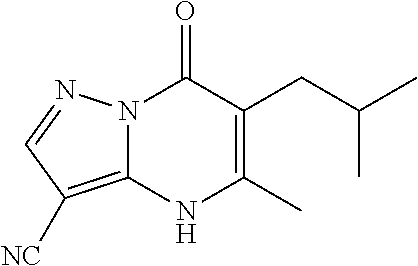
N12C(=C([NC])C=N1)NC(C)=C(CC(C)C)C2=O
